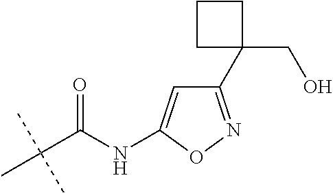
N(C(C(C)(C)C)=O)C1=CC(C2(CO)CCC2)=NO1
